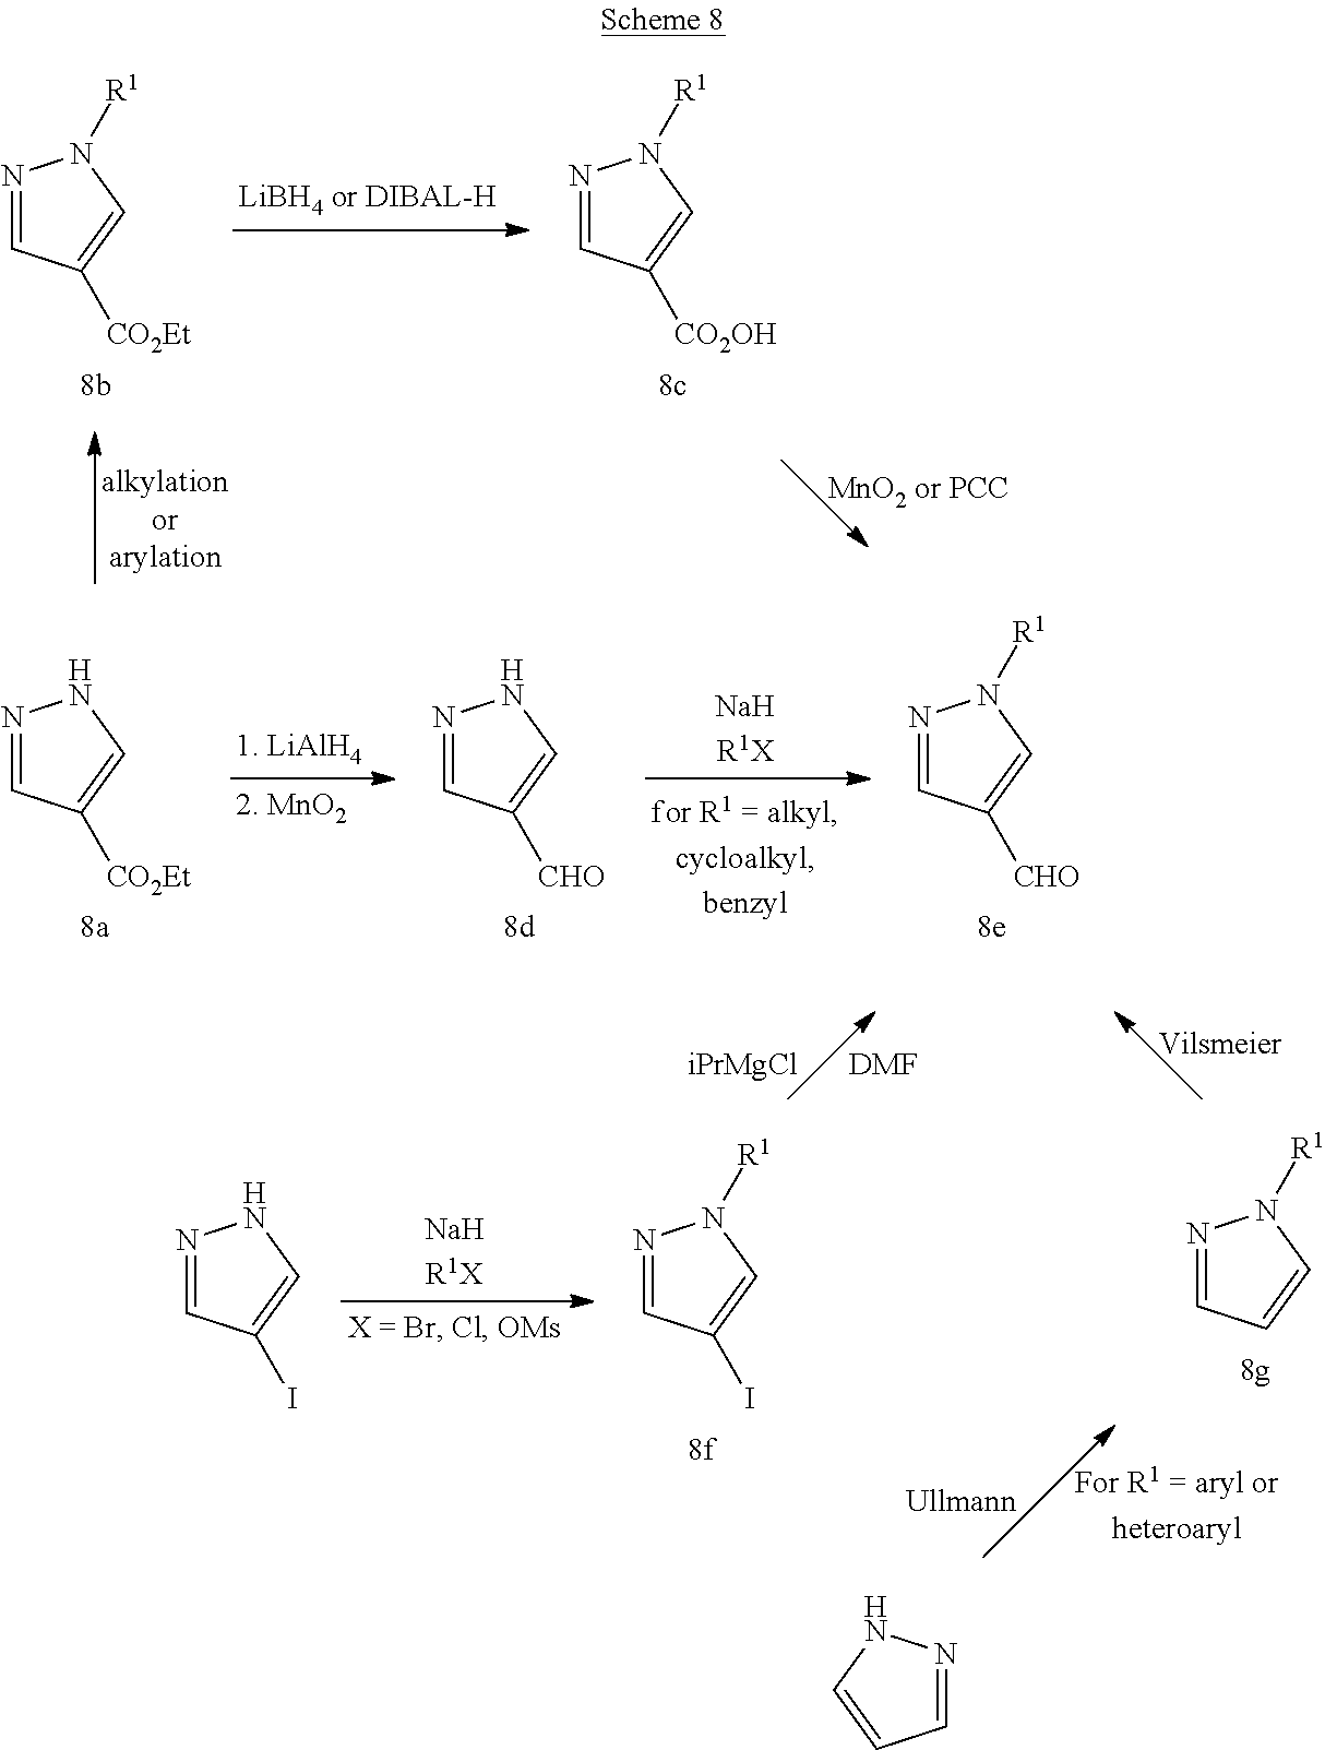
N1=CC([CO2Et])=CN1.N1=CC([CHO])=CN1.N1=CC([CHO])=CN1[R1].[iPrMgCl].[DMF].N1=CC([CO2Et])=CN1[R1].N1=CC([CO2OH])=CN1[R1].N1=CC=CN1[R1].N1=CC(I)=CN1.N1=CC(I)=CN1[R1].N1=CC=CN1
